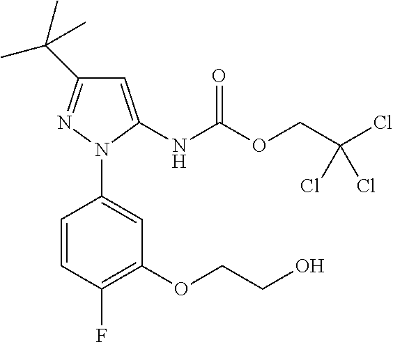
C1=CC(F)=C(OCCO)C=C1N1N=C(C(C)(C)C)C=C1NC(OCC(Cl)(Cl)Cl)=O
